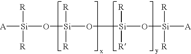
[A][Si](O[Si](O[Si](O[Si]([A])([R])[R])([R])[R])([R])[R])([R])[R]
